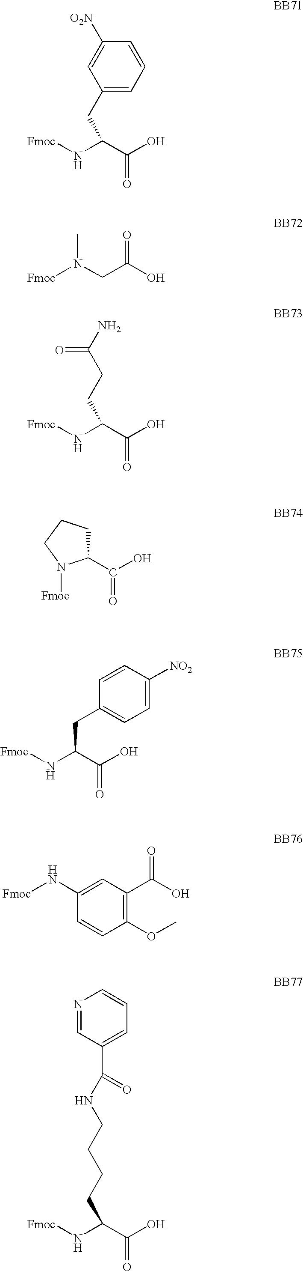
C1(CC(N[Fmoc])C(O)=O)=CC=CC([O2N])=C1.[Fmoc]N(CC(O)=O)C.[Fmoc]NC(C(O)=O)CCC(N)=O.C1(C(O)=O)CCCN1[Fmoc].[Fmoc]NC(C(O)=O)CC1=CC=C([NO2])C=C1.C1(OC)=C(C(O)=O)C=C(N[Fmoc])C=C1.N1=CC(C(=O)NCCCCC(N[Fmoc])C(O)=O)=CC=C1
